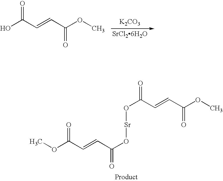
[K2CO3].[SrCl26H2O].OC(C=CC(OC)=O)=O.COC(C=CC(O[Sr]OC(C=CC(OC)=O)=O)=O)=O
